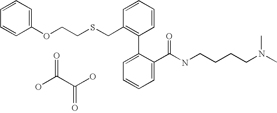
C(C1=C(C2=CC=CC=C2C(NCCCCN(C)C)=O)C=CC=C1)SCCOC1=CC=CC=C1.OC(C(O)=O)=O
